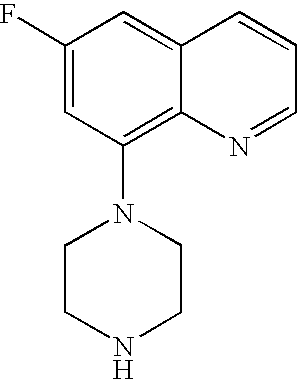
C1(F)=CC(N2CCNCC2)=C2C(=C1)C=CC=N2
